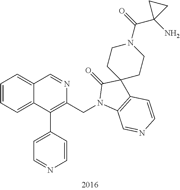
C1=CC=C2C(=C1)C=NC(CN1C3=C(C=CN=C3)C3(C1=O)CCN(C(=O)C1(N)CC1)CC3)=C2C1=CC=NC=C1
